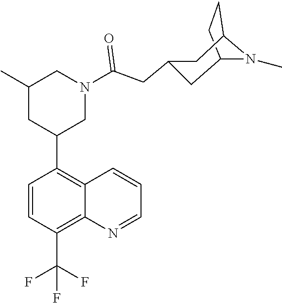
C1(C2CN(C(CC3CC4N(C)C(CC4)C3)=O)CC(C)C2)=C2C(=C(C(F)(F)F)C=C1)N=CC=C2
